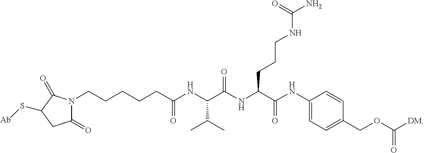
N1(CCCCCC(NC(C(NC(C(NC2=CC=C(COC([DM])=O)C=C2)=O)CCCNC(N)=O)=O)C(C)C)=O)C(=O)CC(S[Ab])C1=O
